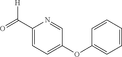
C1(C(=O)[H])=CC=C(OC2=CC=CC=C2)C=N1
